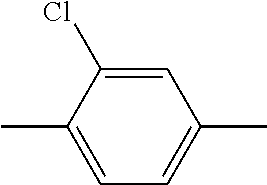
CC1=CC=C(C)C=C1Cl
